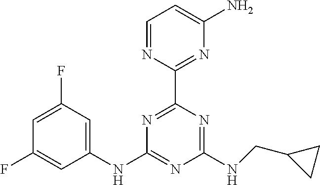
C1=C(F)C=C(NC2=NC(NCC3CC3)=NC(C3=NC(N)=CC=N3)=N2)C=C1F
